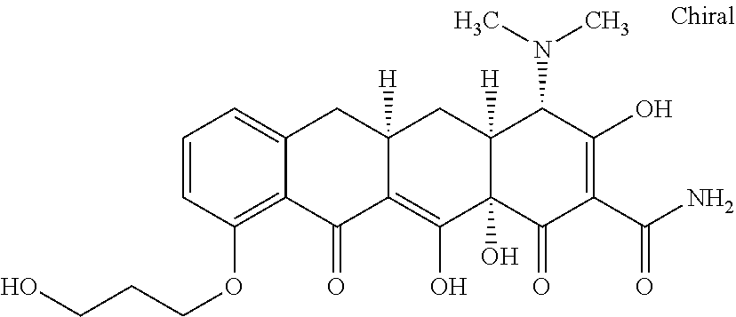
C12([H])C(O)(C(=O)C(C(N)=O)=C(O)C1N(C)C)C(O)=C1C([H])(C2)CC2=CC=CC(OCCCO)=C2C1=O
